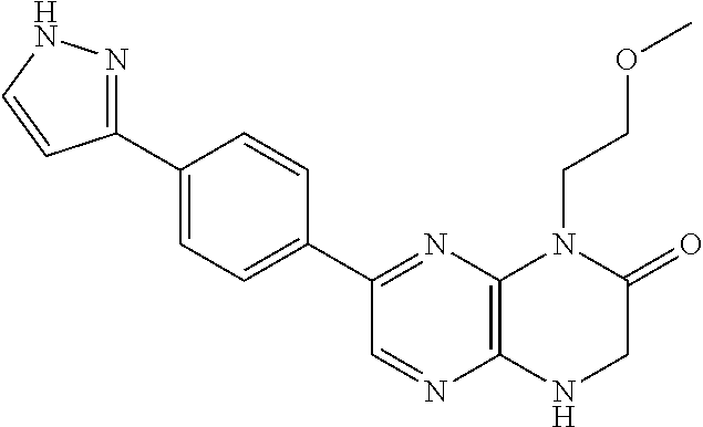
C12=C(N=C(C3=CC=C(C4=NNC=C4)C=C3)C=N1)N(CCOC)C(=O)CN2
